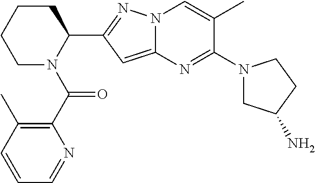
C1CCCN(C(=O)C2=C(C)C=CC=N2)C1C1=NN2C(=C1)N=C(N1CC(N)CC1)C(C)=C2
